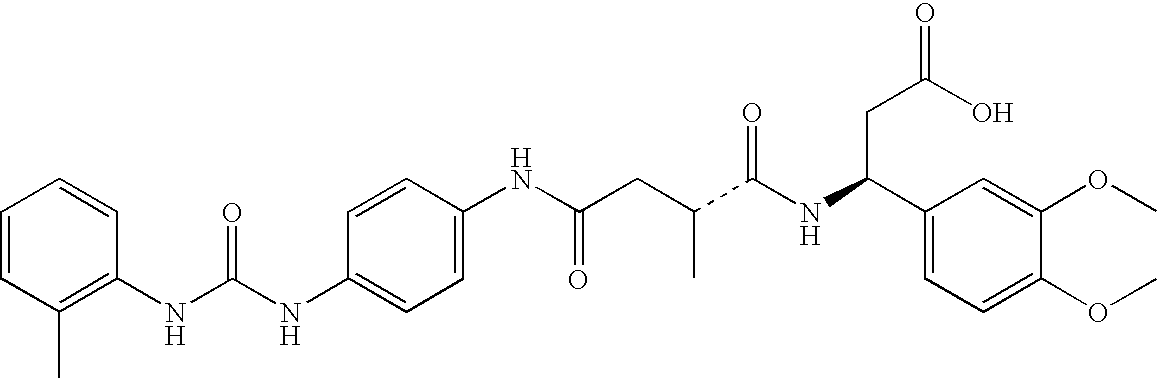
C1=CC(C)=C(NC(NC2=CC=C(NC(CC(C(NC(C3=CC=C(OC)C(OC)=C3)CC(=O)O)=O)C)=O)C=C2)=O)C=C1
